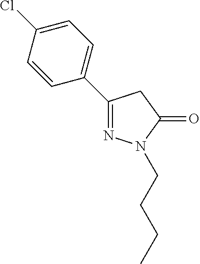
C1(C2=CC=C(Cl)C=C2)=NN(CCCC)C(=O)C1
